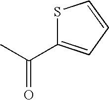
S1C(C(C)=O)=CC=C1
